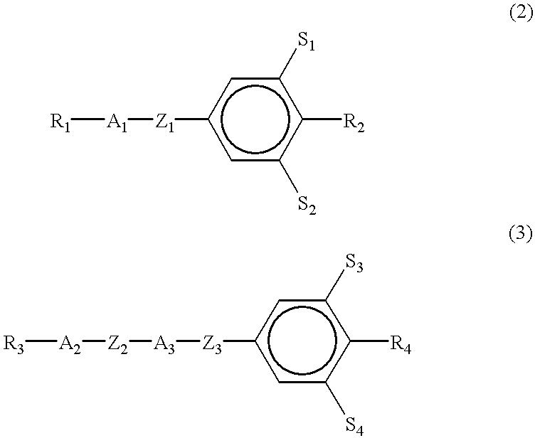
[R1][A1][Z1]c1cc([S2])c([R2])c([S1])c1.[R3][A2][Z2][A3][Z3]c1cc([S4])c([R4])c([S3])c1
